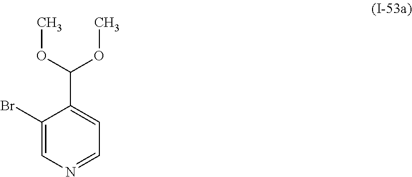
C(C1=CC=NC=C1Br)(OC)OC
